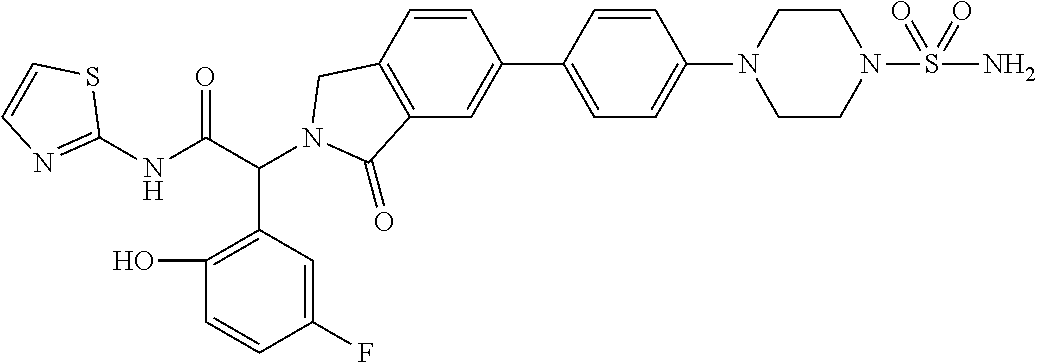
C1(NC(C(C2=C(O)C=CC(F)=C2)N2CC3=C(C=C(C4=CC=C(N5CCN(S(N)(=O)=O)CC5)C=C4)C=C3)C2=O)=O)=NC=CS1
